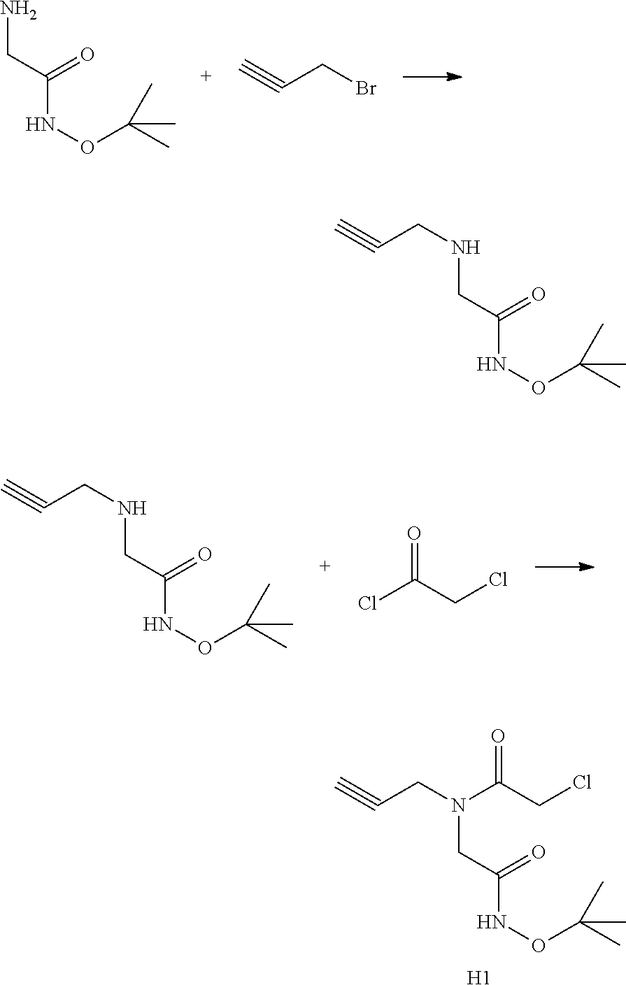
C#CCBr.NCC(NOC(C)(C)C)=O.N(CC(NOC(C)(C)C)=O)CC#C.ClC(CCl)=O.N(CC(NOC(C)(C)C)=O)(CC#C)C(CCl)=O.[H1].N(CC(NOC(C)(C)C)=O)CC#C
